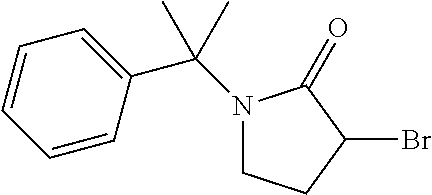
C1CC(Br)C(=O)N1C(C1=CC=CC=C1)(C)C
